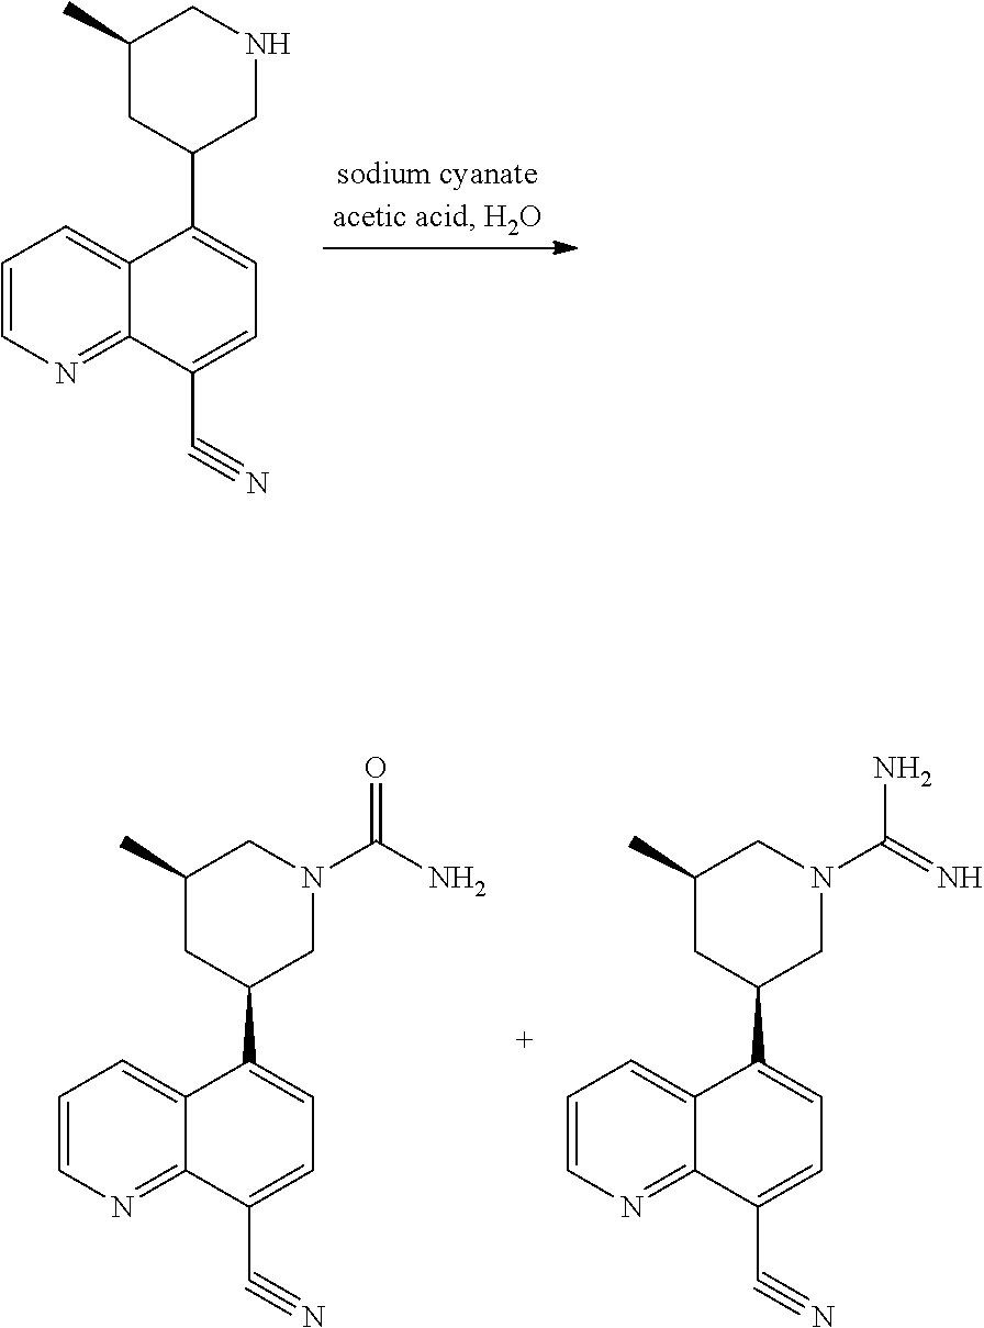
C1=CN=C2C(=C1)C(C1CNCC(C)C1)=CC=C2C#N.C1=CN=C2C(=C1)C(C1CN(C(N)=O)CC(C)C1)=CC=C2C#N.C1=CN=C2C(=C1)C(C1CN(C(=N)N)CC(C)C1)=CC=C2C#N
